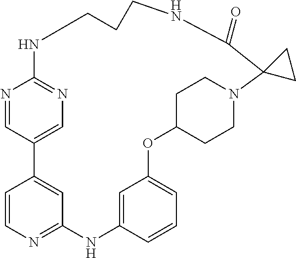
N1=CC2=CN=C1NCCCNC(=O)C1(N3CCC(OC4=CC=CC(=C4)NC4=NC=CC2=C4)CC3)CC1
